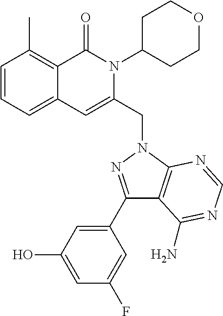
C1=CC=C2C(=C1C)C(=O)N(C1CCOCC1)C(CN1C3=C(C(C4=CC(O)=CC(F)=C4)=N1)C(N)=NC=N3)=C2
